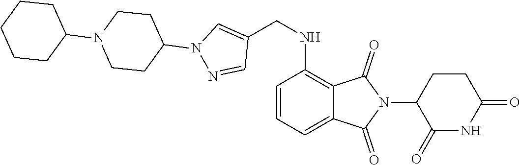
C1(=O)NC(=O)CCC1N1C(=O)C2=C(NCC3=CN(C4CCN(C5CCCCC5)CC4)N=C3)C=CC=C2C1=O
